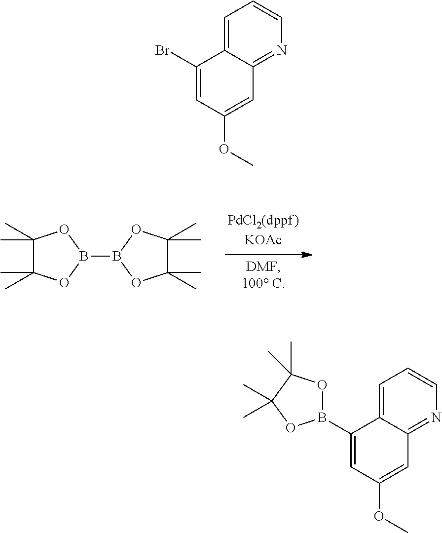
C1(C)(C)C(C)(C)OB(B2OC(C)(C)C(C)(C)O2)O1.C1=C2C(=NC=C1)C=C(OC)C=C2Br.C1=C2C(=NC=C1)C=C(OC)C=C2B1OC(C)(C)C(C)(C)O1
